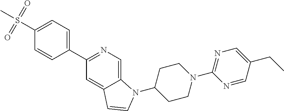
C1=C(C2=NC=C3C(=C2)C=CN3C2CCN(C3=NC=C(CC)C=N3)CC2)C=CC(S(C)(=O)=O)=C1
